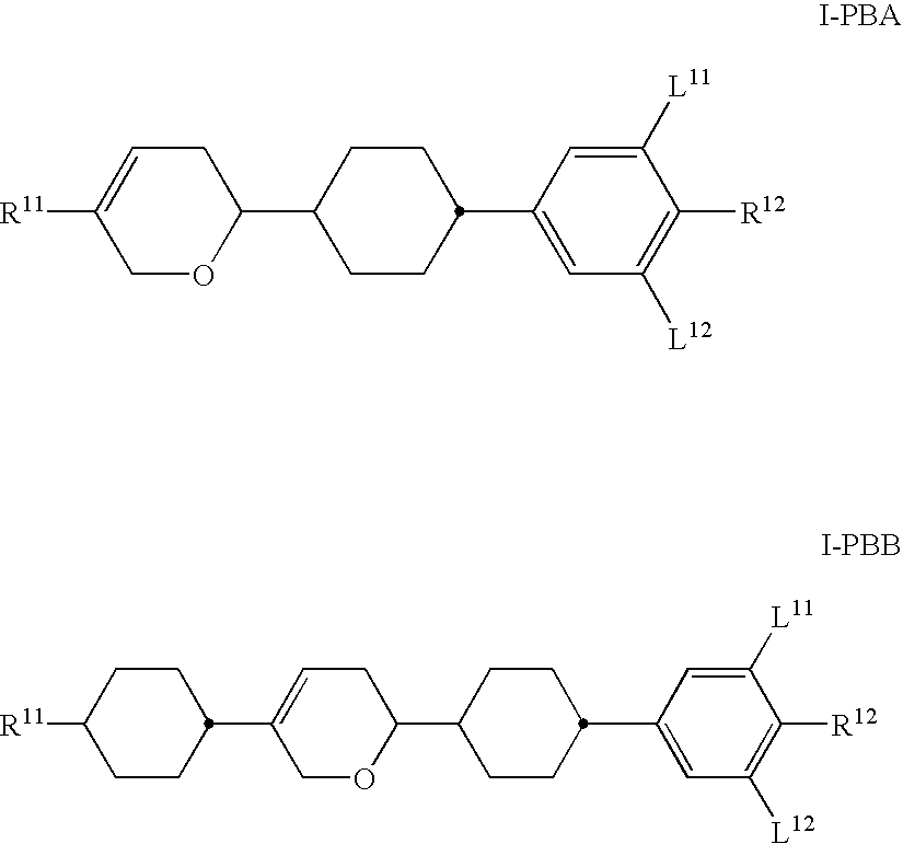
[R11]C1=CCC(C2CCC(C3=CC([L12])=C([R12])C([L11])=C3)CC2)OC1.C1(C2CCC([R11])CC2)=CCC(C2CCC(C3=CC([L12])=C([R12])C([L11])=C3)CC2)OC1
